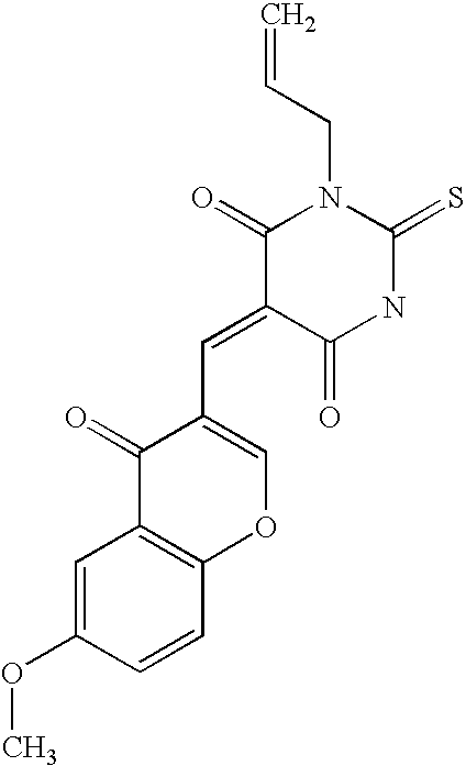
C=CCN1C(=O)C(=CC2=COC3=C(C2=O)C=C(OC)C=C3)C(=O)NC1=S
